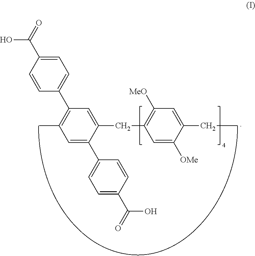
C1=C(C(=O)O)C=CC(C2=C(C)C=C(C3=CC=C(C(=O)O)C=C3)C(CC3=C([MeO])C=C(CC)C([OMe])=C3)=C2)=C1
